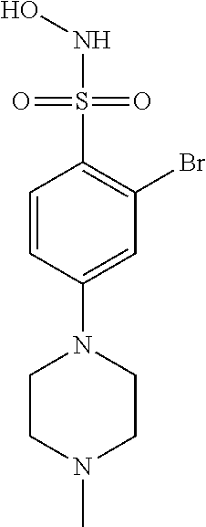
C1=CC(N2CCN(C)CC2)=CC(Br)=C1S(=O)(=O)NO
